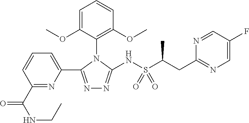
C1(C(NCC)=O)=NC(C2=NN=C(NS(=O)(C(CC3=NC=C(F)C=N3)C)=O)N2C2=C(OC)C=CC=C2OC)=CC=C1
